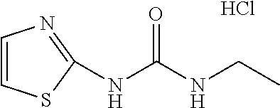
Cl.CCNC(NC1=NC=CS1)=O
